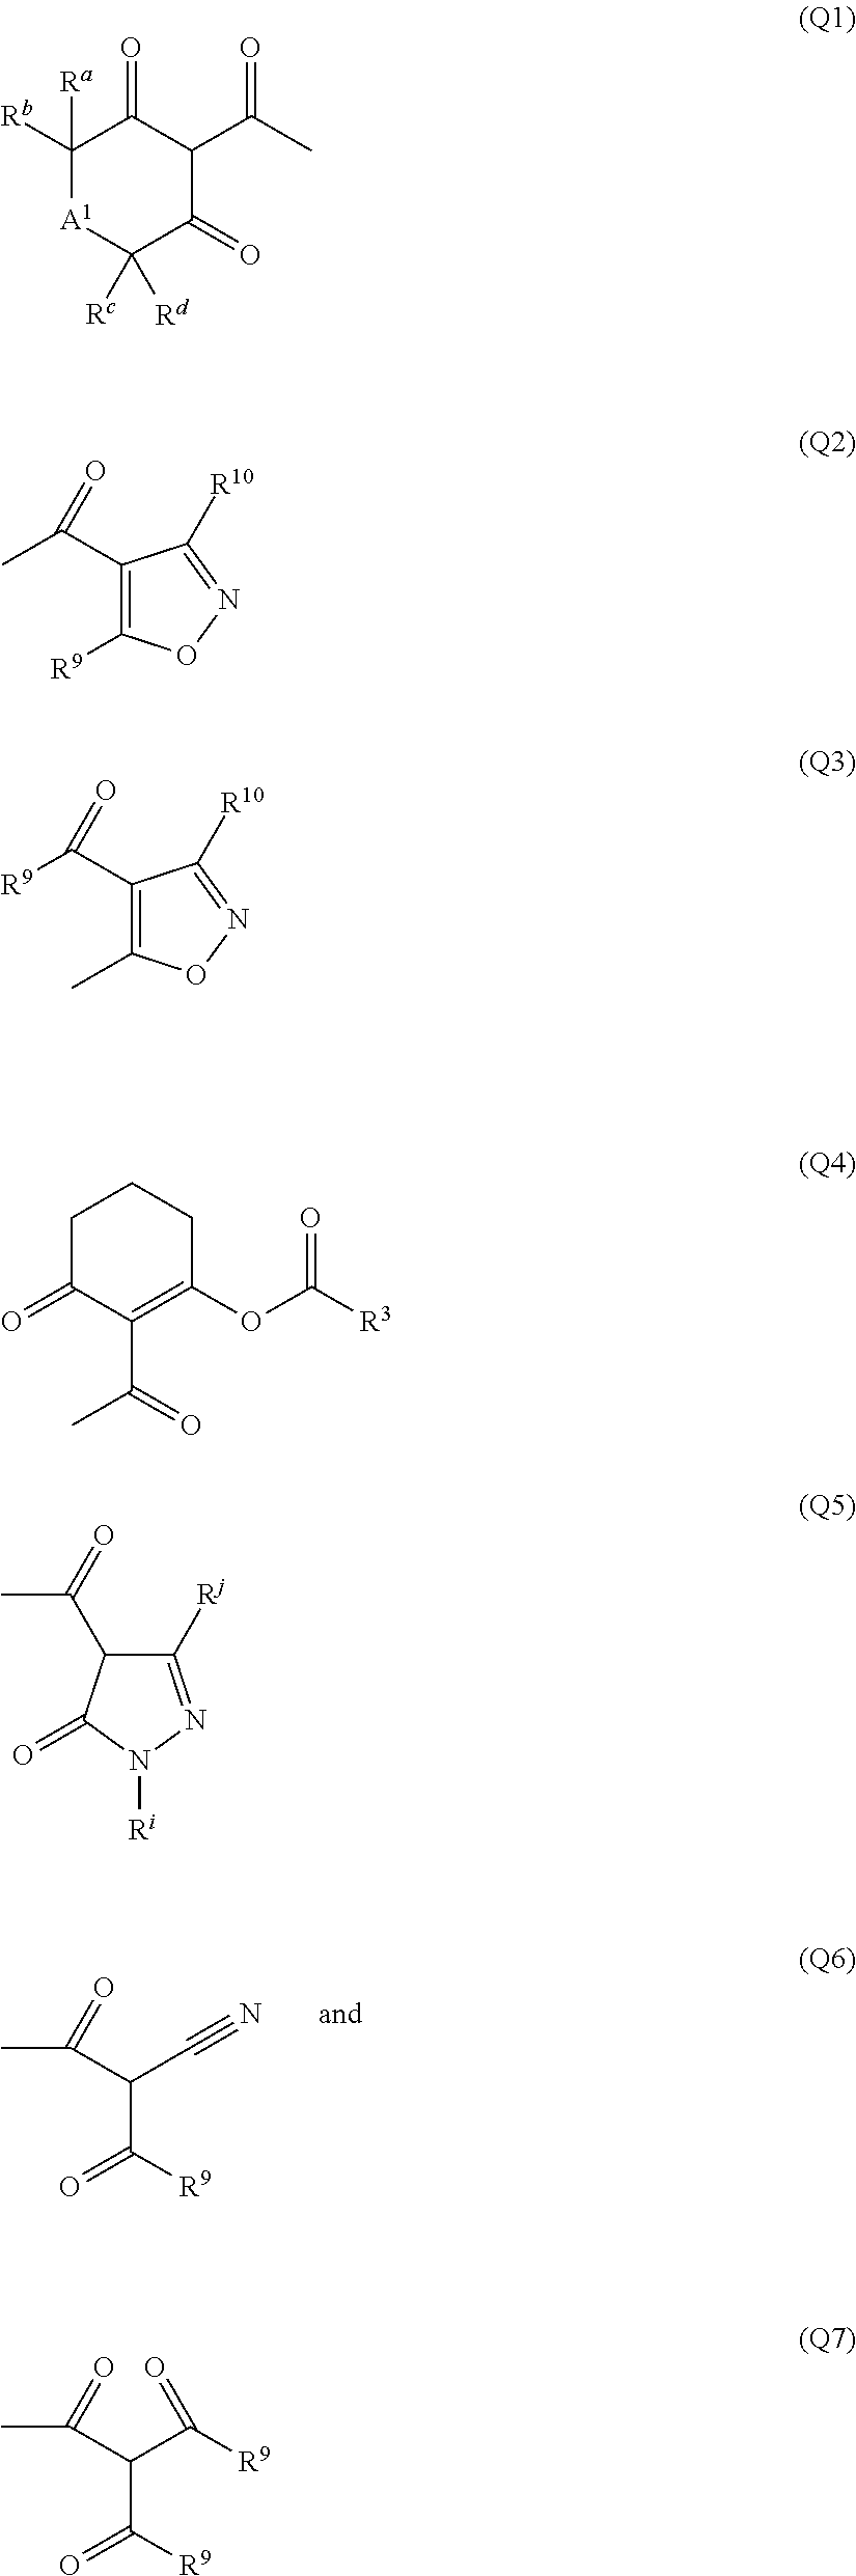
C(C([R9])=O)(C(C)=O)C#N.C1([Rb])([Ra])[A1]C([Rc])([Rd])C(=O)C(C(C)=O)C1=O.C1(C(C)=O)=C([R9])ON=C1[R10].C1(C([R9])=O)=C(C)ON=C1[R10].C1C(=O)C(C(=O)C)=C(OC([R3])=O)CC1.C1([Rj])=NN([Ri])C(=O)C1C(=O)C.C(C(=O)[R9])(C([R9])=O)C(C)=O
